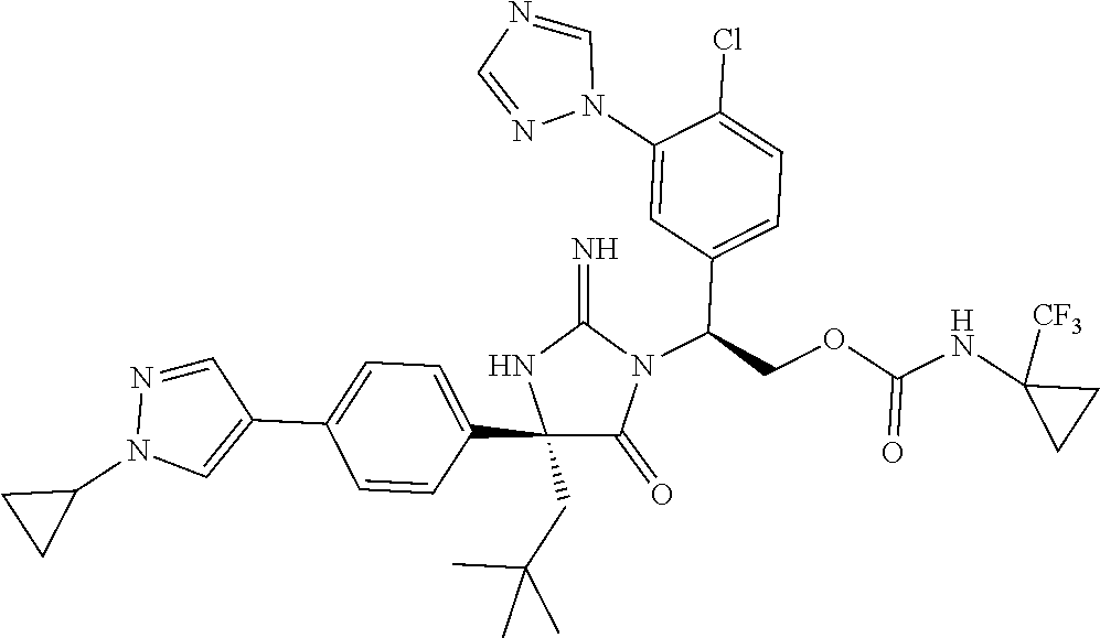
C1(C2=CC=C(C3=CN(C4CC4)N=C3)C=C2)(CC(C)(C)C)C(=O)N(C(C2=CC=C(Cl)C(N3C=NC=N3)=C2)COC(=O)NC2([CF3])CC2)C(=N)N1
